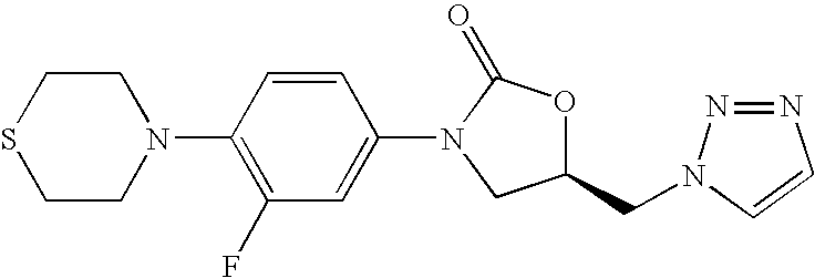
C1CN(C2=C(F)C=C(N3CC(CN4N=NC=C4)OC3=O)C=C2)CCS1
